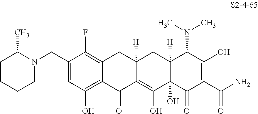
C1(CN2C(C)CCCC2)=CC(O)=C2C(=C1F)CC1([H])C(=C(O)C3(O)C([H])(C1)C(N(C)C)C(O)=C(C(N)=O)C3=O)C2=O
